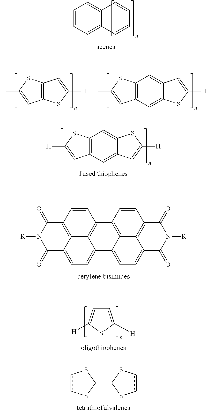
C1=CC=C2C(=C1)C=CC=C2.C12=C(SC([H])=C1)C=C1C(=C2)C=C([H])S1.C12=C3C(=CC=C4C3=C(C=C1)C1=C3C4=CC=C4C3=C(C=C1)C(=O)N([R])C4=O)C(=O)N([R])C2=O.C1=C([H])SC([H])=C1.c1cSC(=C2SccS2)S1.C12=C(SC([H])=C1)C=C([H])S2.C12=C(SC([H])=C1)C=C1C(=C2)SC([H])=C1
